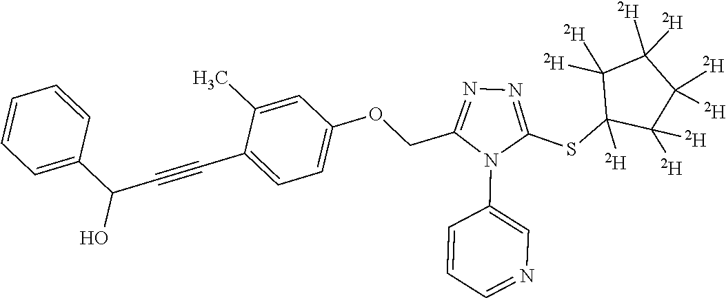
C1=C(C)C(C#CC(C2=CC=CC=C2)O)=CC=C1OCC1=NN=C(SC2([D])C([D])([D])C([D])([D])C([D])([D])C2([D])[D])N1C1=CN=CC=C1
